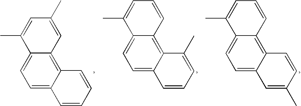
CC1=CC(C)=CC2=C3C(=CC=C12)C=CC=C3.CC1=CC=CC2=C3C(=CC=C12)C=CC=C3C.CC1=CC=CC2=C3C(=CC=C12)C=C(C)C=C3
